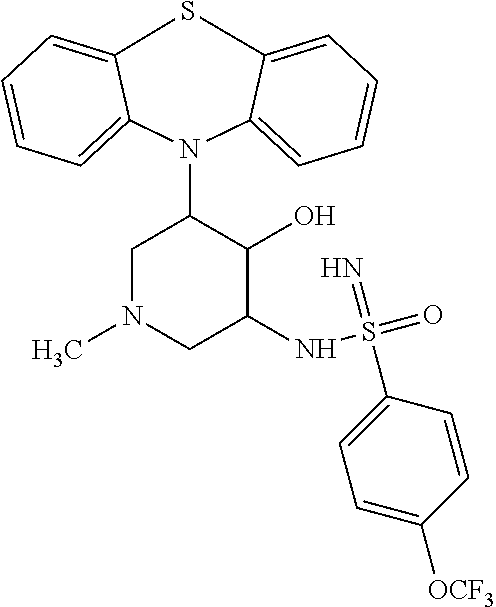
S1C2=CC=CC=C2N(C2CN(C)CC(NS(=O)(=N)C3=CC=C([OCF3])C=C3)C2O)C2=CC=CC=C12
